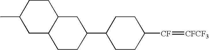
C1CC([CF]=[CFCF3])CCC1C1CCC2C(C1)CCC(C)C2
